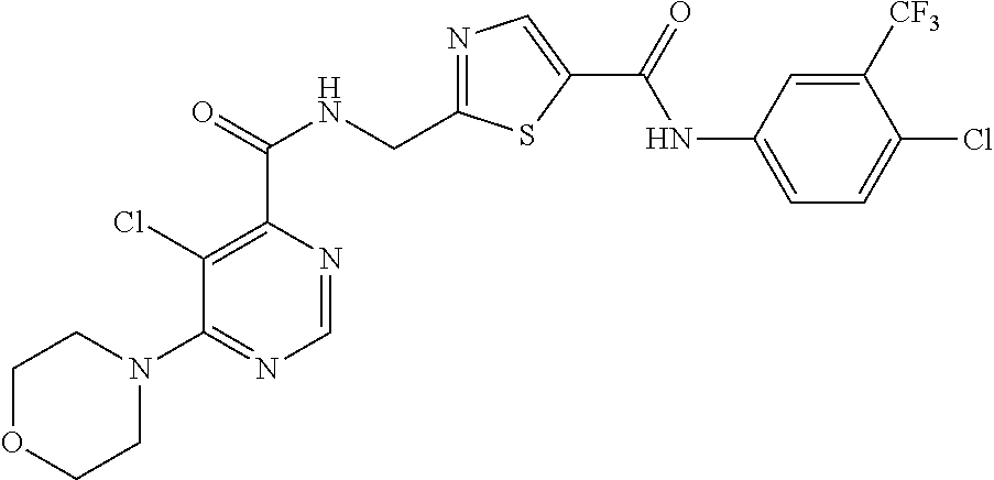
N1=C(CNC(C2=C(Cl)C(N3CCOCC3)=NC=N2)=O)SC(C(=O)NC2=CC=C(Cl)C([CF3])=C2)=C1
